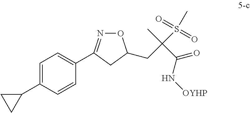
C1=C(C2CC2)C=CC(C2=NOC(CC(C)(C(=O)N[OYHP])S(C)(=O)=O)C2)=C1
